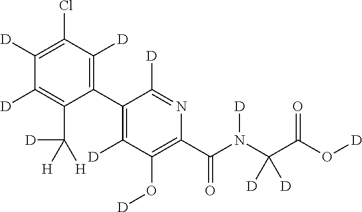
C1(C2=C([D])C(O[D])=C(C(N(C(C(O[D])=O)([D])[D])[D])=O)N=C2[D])=C([D])C(Cl)=C([D])C([D])=C1C([D])([H])[H]
